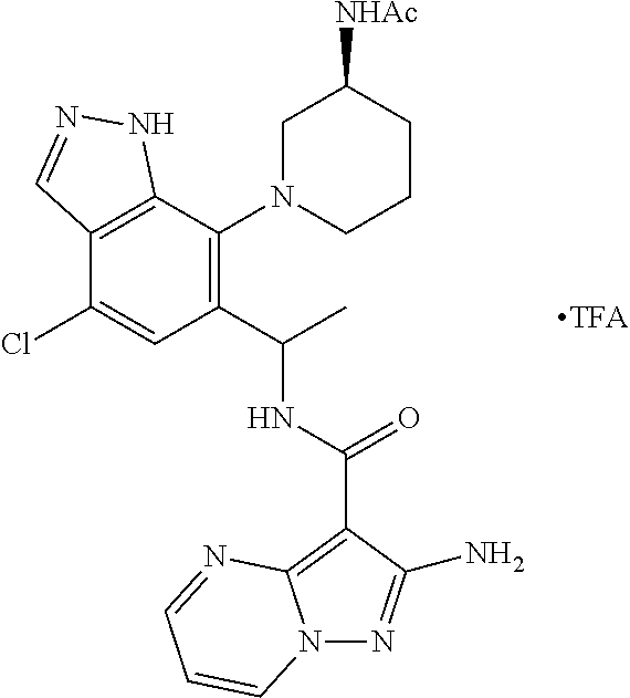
C12=C(C(N3CCCC([NHAc])C3)=C(C(C)NC(=O)C3=C4N(N=C3N)C=CC=N4)C=C1Cl)NN=C2
